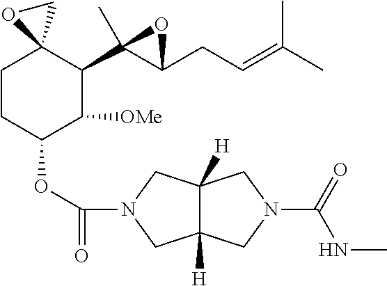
C1CC(OC(=O)N2CC3([H])C([H])(C2)CN(C(=O)NC)C3)C([OMe])C(C2(C)C(CC=C(C)C)O2)C12CO2
